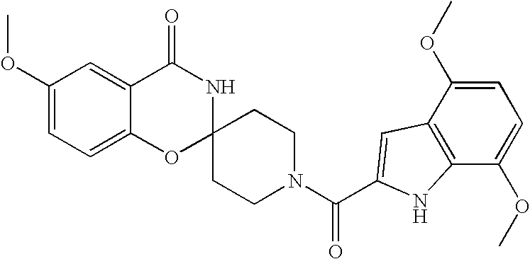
C1(OC)=CC=C2C(=C1)C(=O)NC1(O2)CCN(C(=O)C2=CC3=C(C(OC)=CC=C3OC)N2)CC1
